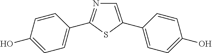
C1=C(C2=CC=C(O)C=C2)SC(C2=CC=C(O)C=C2)=N1
